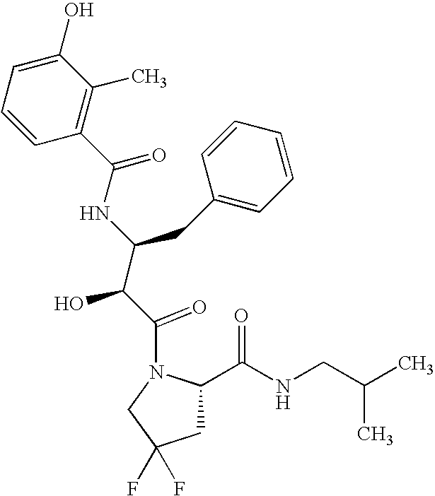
C1=CC(C(=O)NC(C(C(=O)N2CC(F)(F)CC2C(NCC(C)C)=O)O)CC2=CC=CC=C2)=C(C)C(O)=C1
